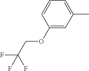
C1(OCC(F)(F)F)=CC(C)=CC=C1
